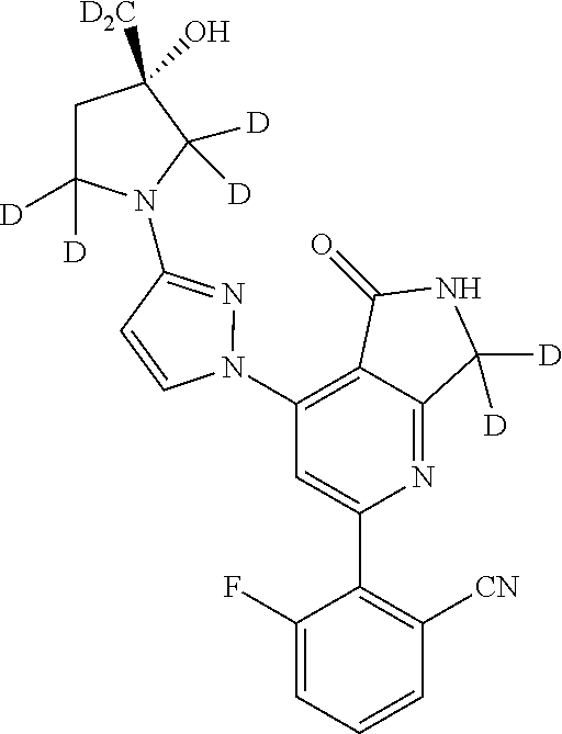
C1(N2N=C(N3C([D])([D])CC([CD2])(O)C3([D])[D])C=C2)=C2C(=NC(C3=C([CN])C=CC=C3F)=C1)C([D])([D])NC2=O
